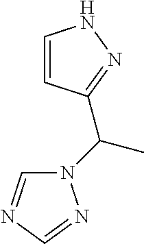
C1=CC(C(N2C=NC=N2)C)=NN1
